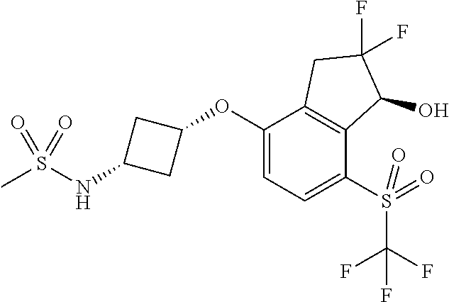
C1(OC2CC(NS(C)(=O)=O)C2)=CC=C(S(=O)(C(F)(F)F)=O)C2=C1CC(F)(F)C2O
